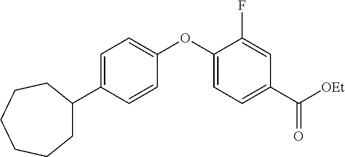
C1=C(C2CCCCCC2)C=CC(OC2=CC=C(C([OEt])=O)C=C2F)=C1
